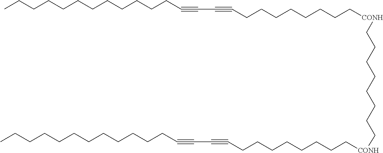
C(CCCCCCCCCCC#CC#CCCCCCCCC[CONH]CCCCCCCC[CONH]CCCCCCCCC#CC#CCCCCCCCCCCCC)C
